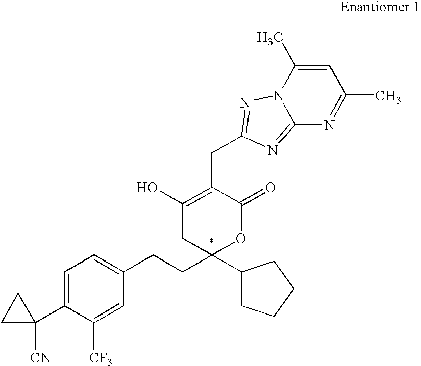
C1(C2=CC=C(CCC3(C4CCCC4)OC(=O)C(CC4=NN5C(C)=CC(C)=NC5=N4)=C(O)C3)C=C2[CF3])([CN])CC1
